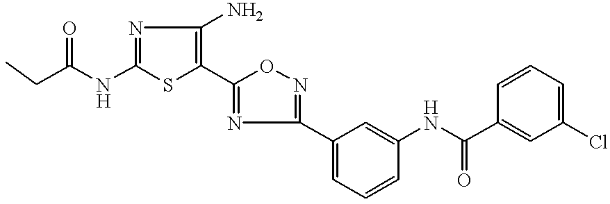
C1(NC(=O)CC)=NC(N)=C(C2=NC(C3=CC=CC(NC(=O)C4=CC(Cl)=CC=C4)=C3)=NO2)S1
